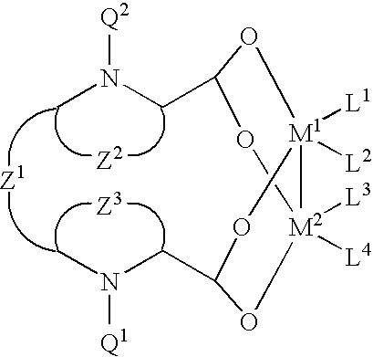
[Q2]N(C)CC1O[M2]2([L3])([L4])OC(CN([Q1])C)O[M1]2([L2])([L1])O1
